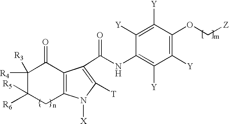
C12=C(C(C(=O)NC3=C([Y])C([Y])=C(OC[Z])C([Y])=C3[Y])=C([T])N1[X])C(=O)C([R4])([R3])C([R6])([R5])C2
